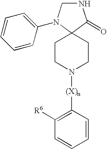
N1CN(C2=CC=CC=C2)C2(C1=O)CCN([(X)n]C1=C([R6])C=CC=C1)CC2
